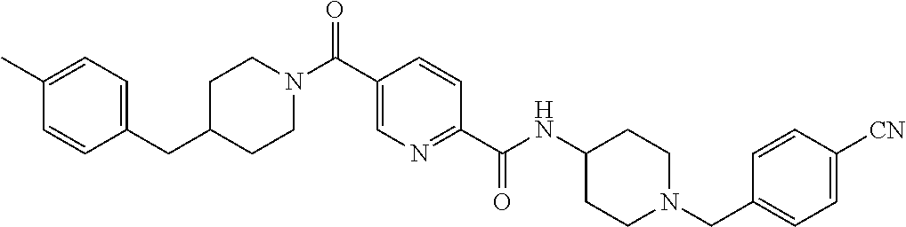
C1CN(C(C2=CN=C(C(=O)NC3CCN(CC4=CC=C([CN])C=C4)CC3)C=C2)=O)CCC1CC1=CC=C(C)C=C1
